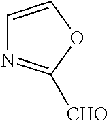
C1=COC([CHO])=N1
